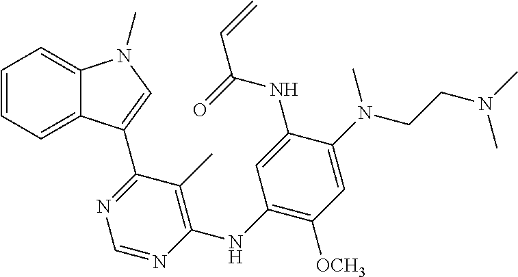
C1([OCH3])=C(NC2=C(C)C(C3=CN(C)C4=CC=CC=C43)=NC=N2)C=C(NC(C=C)=O)C(N(C)CCN(C)C)=C1
